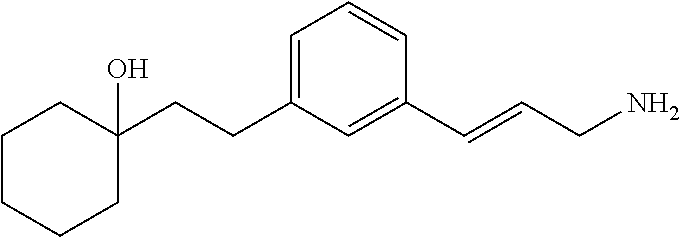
C1=C(CCC2(O)CCCCC2)C=C(C=CCN)C=C1
